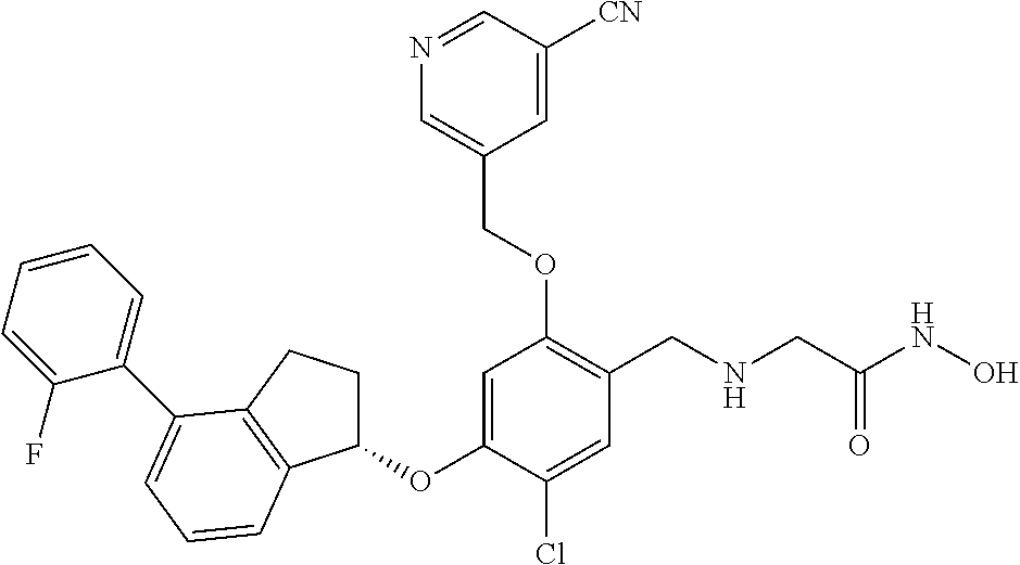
C1=C(OC2CCC3=C2C=CC=C3C2=CC=CC=C2F)C(Cl)=CC(CNCC(NO)=O)=C1OCC1=CN=CC([CN])=C1
